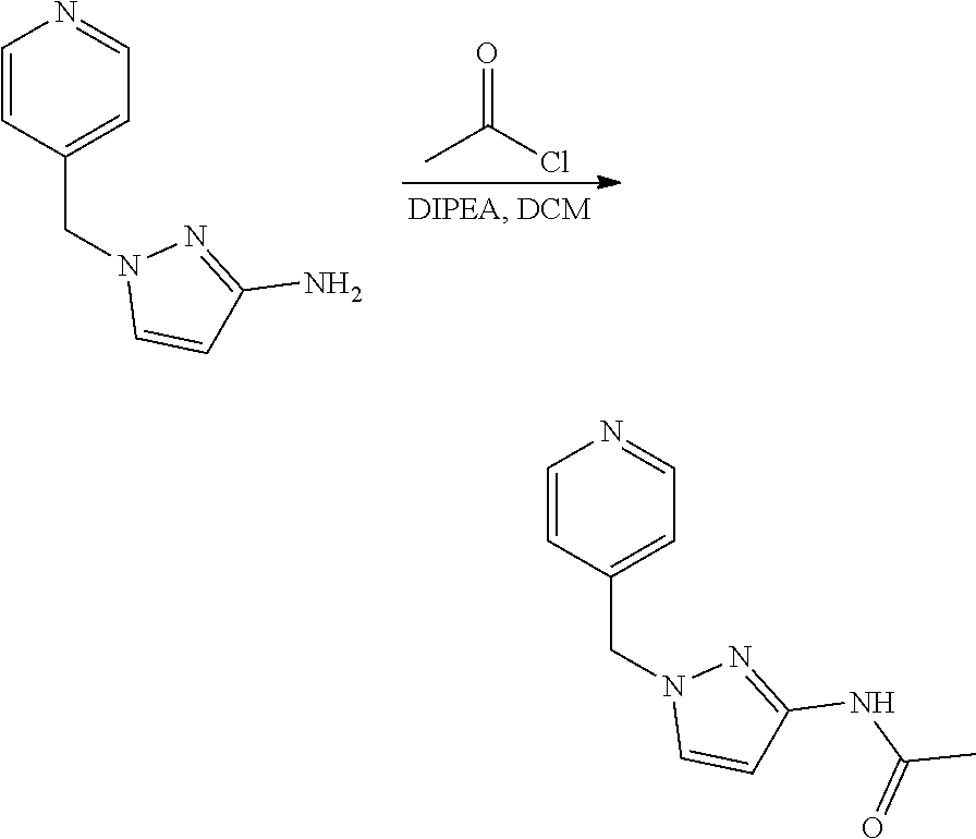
C1=CC(CN2C=CC(N)=N2)=CC=N1.CC(Cl)=O.C1=CN(CC2=CC=NC=C2)N=C1NC(C)=O
